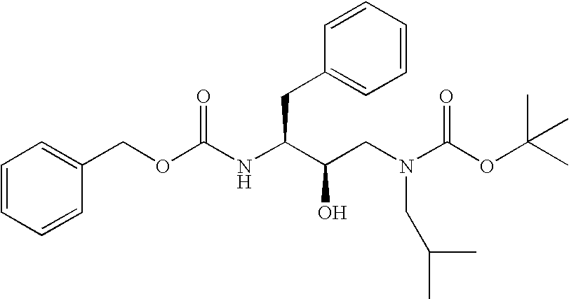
O(C(NC(C(CN(C(OC(C)(C)C)=O)CC(C)C)O)CC1=CC=CC=C1)=O)CC1=CC=CC=C1
